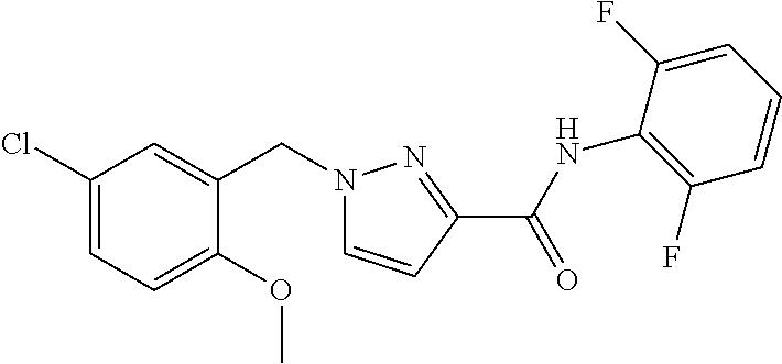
C1(Cl)=CC=C(OC)C(CN2C=CC(C(NC3=C(F)C=CC=C3F)=O)=N2)=C1
